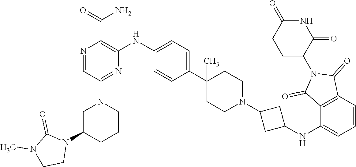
C1C(N2C(=O)N(C)CC2)CCCN1C1=NC(NC2=CC=C(C3(C)CCN(C4CC(NC5=CC=CC6=C5C(=O)N(C5C(=O)NC(=O)CC5)C6=O)C4)CC3)C=C2)=C(C(=O)N)N=C1
